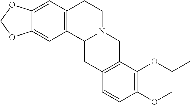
C12=C(C=C3C(=C1)OCO3)CCN1C2CC2=C(C1)C(OCC)=C(OC)C=C2
